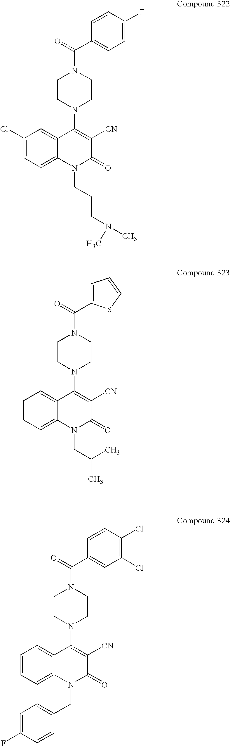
C(=O)(N1CCN(C2=C([CN])C(=O)N(CCCN(C)C)C3=CC=C(Cl)C=C23)CC1)C1=CC=C(F)C=C1.C(=O)(N1CCN(C2=C([CN])C(=O)N(CC3=CC=C(F)C=C3)C3=CC=CC=C23)CC1)C1=CC(Cl)=C(Cl)C=C1.C(=O)(N1CCN(C2=C([CN])C(=O)N(CC(C)C)C3=CC=CC=C23)CC1)C1=CC=CS1
